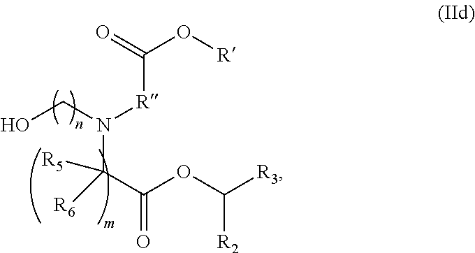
C(C(OC([R3])[R2])=O)(N([R]C(=O)O[R])CO)([R6])[R5]
